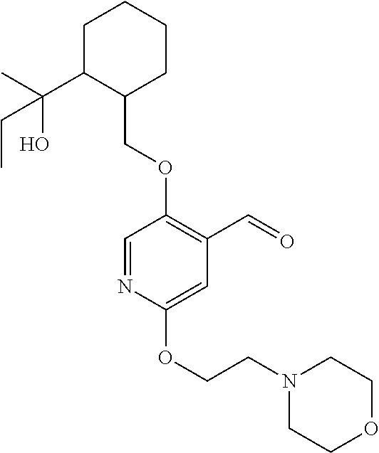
C1C(C(C)(O)CC)C(COC2=C(C=O)C=C(OCCN3CCOCC3)N=C2)CCC1
